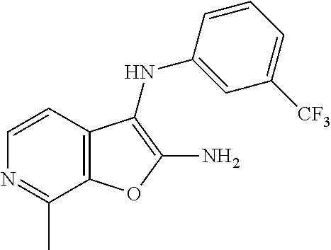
C12=C(C=CN=C1C)C(NC1=CC([CF3])=CC=C1)=C(N)O2
